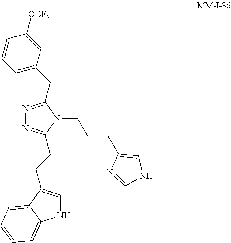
N1=C(CC2=CC=CC([OCF3])=C2)N(CCCC2=CNC=N2)C(CCC2=CNC3=CC=CC=C23)=N1
